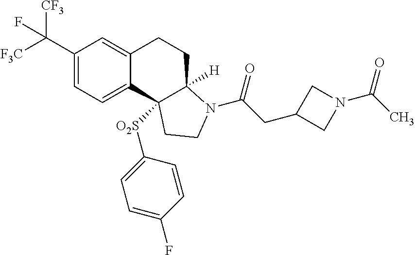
C(C1=CC=C2C(=C1)CCC1([H])C2([O2S]C2=CC=C(F)C=C2)CCN1C(=O)CC1CN(C(=O)C)C1)([F3C])([CF3])F
